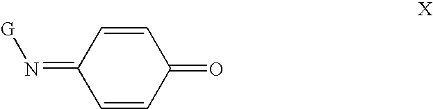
C1=CC(=O)C=CC1=N[G]
